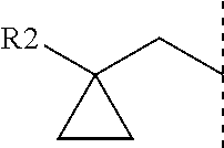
C1CC1([R2])CC(C)C
